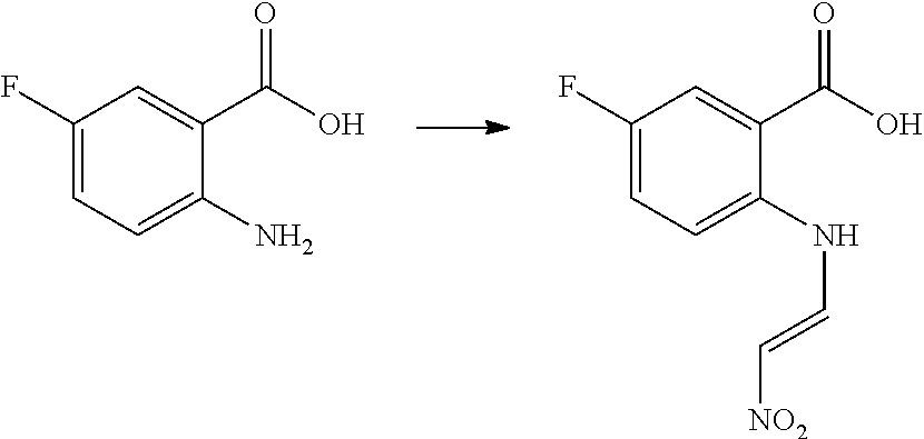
C1=C(F)C=C(C(O)=O)C(N)=C1.C1=C(F)C=C(C(O)=O)C(NC=C[NO2])=C1
